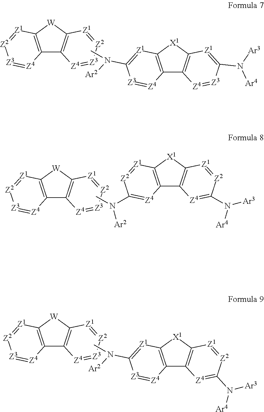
C12=C([W]C3=C1[Z4]=[Z3][Z2]=[Z1]3)[Z1]=[Z2][Z3]=[Z4]2.C12=C([X1]C3=C1[Z4]=C(N([Ar3])[Ar4])[Z2]=[Z1]3)[Z1]=C(N([Ar2])C)[Z3]=[Z4]2.C12=C([W]C3=C1[Z4]=[Z3][Z2]=[Z1]3)[Z1]=[Z2][Z3]=[Z4]2.C12=C([X1]C3=C1[Z4]=[Z3]C(N([Ar4])[Ar3])=[Z1]3)[Z1]=C(N([Ar2])C)[Z3]=[Z4]2.C12=C([W]C3=C1[Z4]=[Z3][Z2]=[Z1]3)[Z1]=[Z2][Z3]=[Z4]2.C12=C([X1]C3=C1[Z4]=C(N([Ar3])[Ar4])[Z2]=[Z1]3)[Z1]=[Z2]C(N([Ar2])C)=[Z4]2
